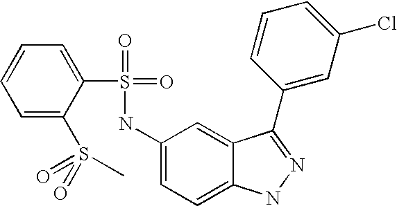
C1=CC=C(S(=O)(=O)C)C(S(=O)(=O)NC2=CC=C3C(=C2)C(C2=CC(Cl)=CC=C2)=NN3)=C1
